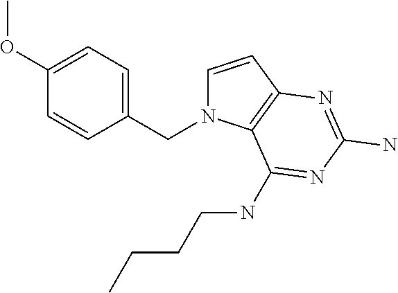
C1=CC2=C(N1CC1=CC=C(OC)C=C1)C(NCCCC)=NC(N)=N2
